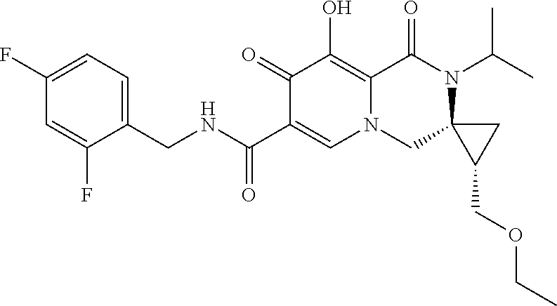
C1(F)=CC=C(CNC(C2=CN3C(=C(O)C2=O)C(=O)N(C(C)C)C2(C3)C(COCC)C2)=O)C(F)=C1
